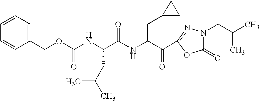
C1=CC=C(COC(NC(C(NC(C(=O)C2=NN(CC(C)C)C(=O)O2)CC2CC2)=O)CC(C)C)=O)C=C1
